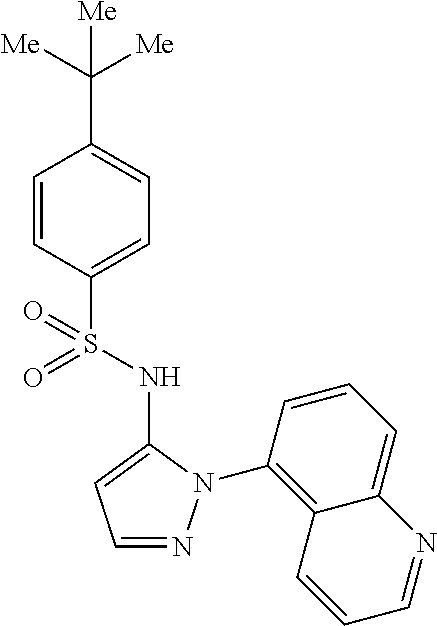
C1=CC(S(=O)(NC2=CC=NN2C2=C3C(=CC=C2)N=CC=C3)=O)=CC=C1C([Me])([Me])[Me]
